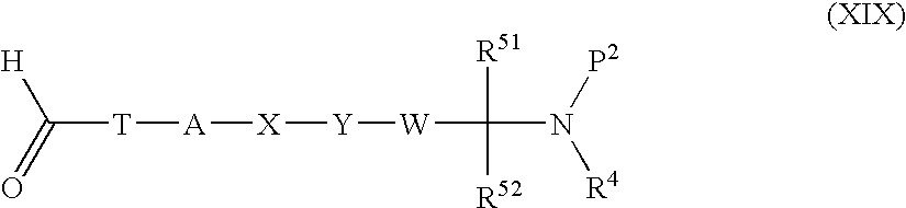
C([T][A][X][Y][W]C([R51])([R52])N([P2])[R4])([H])=O
